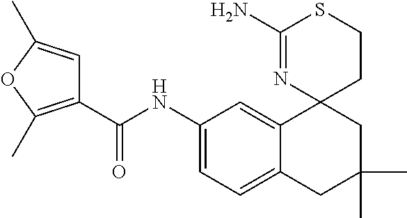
C1(C(NC2=CC=C3C(=C2)C2(CC(C)(C)C3)CCSC(N)=N2)=O)=C(C)OC(C)=C1
